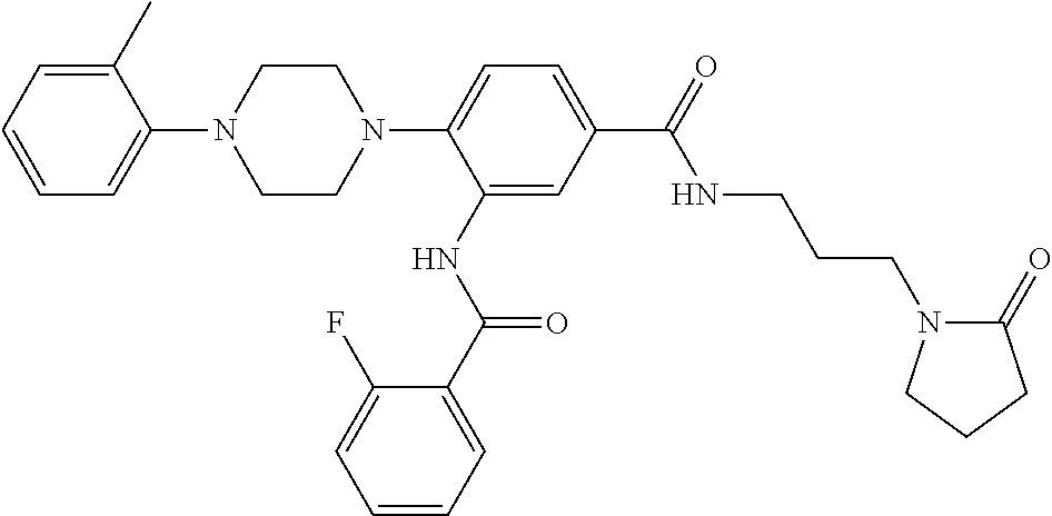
C1=CC=C(C)C(N2CCN(C3=CC=C(C(=O)NCCCN4C(=O)CCC4)C=C3NC(C3=CC=CC=C3F)=O)CC2)=C1
